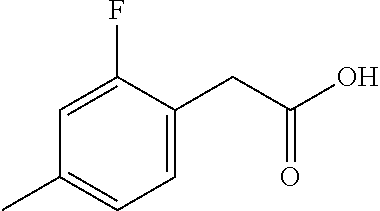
C1=C(F)C(CC(O)=O)=CC=C1C
